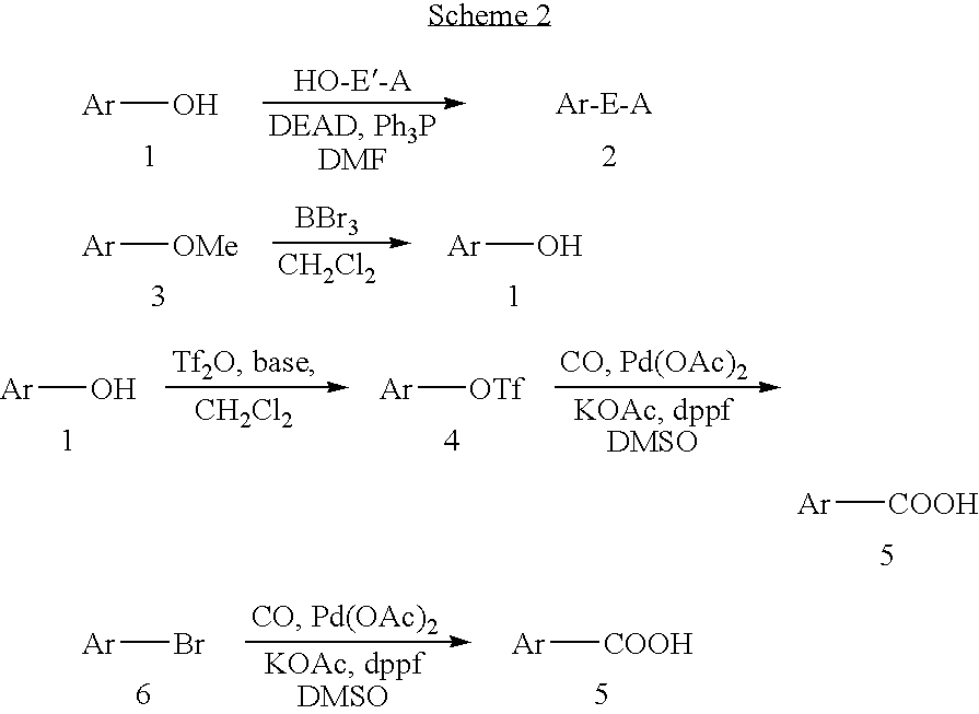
[Ar][COOH].[Ar][OMe].[BBr3].[CH2Cl2].[Ar]O.[Ar]O.[CH2Cl2].[Ar][OTf].[Ar]Br.[Ar][COOH].[Ar]O
